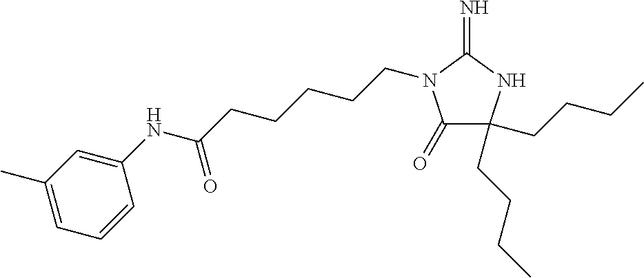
C1(=O)C(CCCC)(CCCC)NC(=N)N1CCCCCC(NC1=CC(C)=CC=C1)=O
